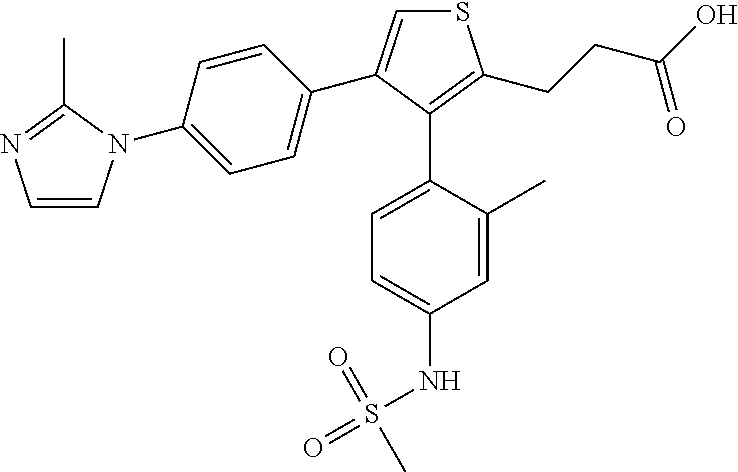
S1C=C(C2=CC=C(N3C=CN=C3C)C=C2)C(C2=CC=C(NS(=O)(=O)C)C=C2C)=C1CCC(O)=O
